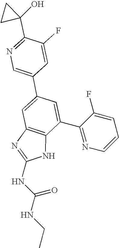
C1=C(C2=CN=C(C3(O)CC3)C(F)=C2)C=C(C2=NC=CC=C2F)C2=C1N=C(NC(NCC)=O)N2
